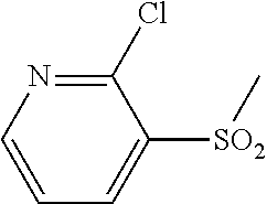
[SO2](C1=CC=CN=C1Cl)C
